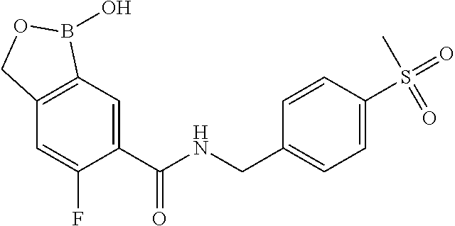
C1=C(C(NCC2=CC=C(S(=O)(=O)C)C=C2)=O)C(F)=CC2=C1B(O)OC2
